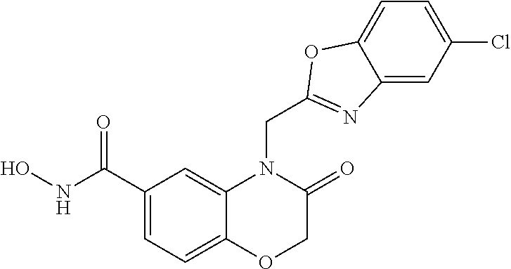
C1(C(NO)=O)=CC=C2C(=C1)N(CC1=NC3=CC(Cl)=CC=C3O1)C(=O)CO2
